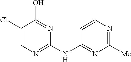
C1([Me])=NC=CC(NC2=NC=C(Cl)C(O)=N2)=N1
